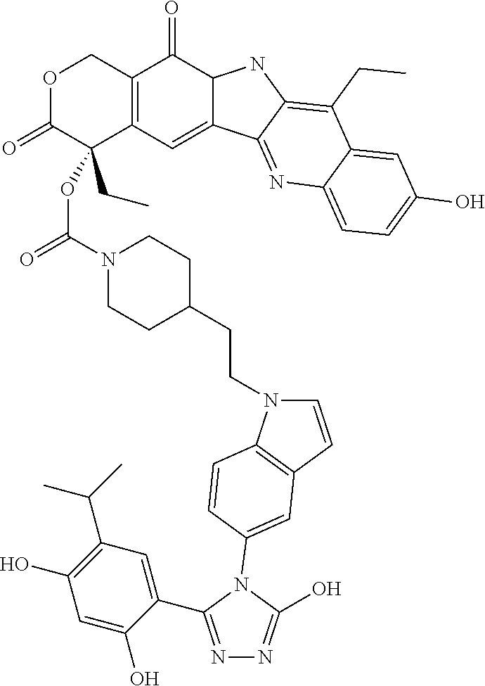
N1=C(C2=CC(C(C)C)=C(O)C=C2O)N(C2=CC3=C(N(CCC4CCN(C(=O)OC5(CC)C6=C(COC5=O)C(=O)C5C(=C6)C6=NC7=CC=C(O)C=C7C(CC)=C6N5)CC4)C=C3)C=C2)C(O)=N1
